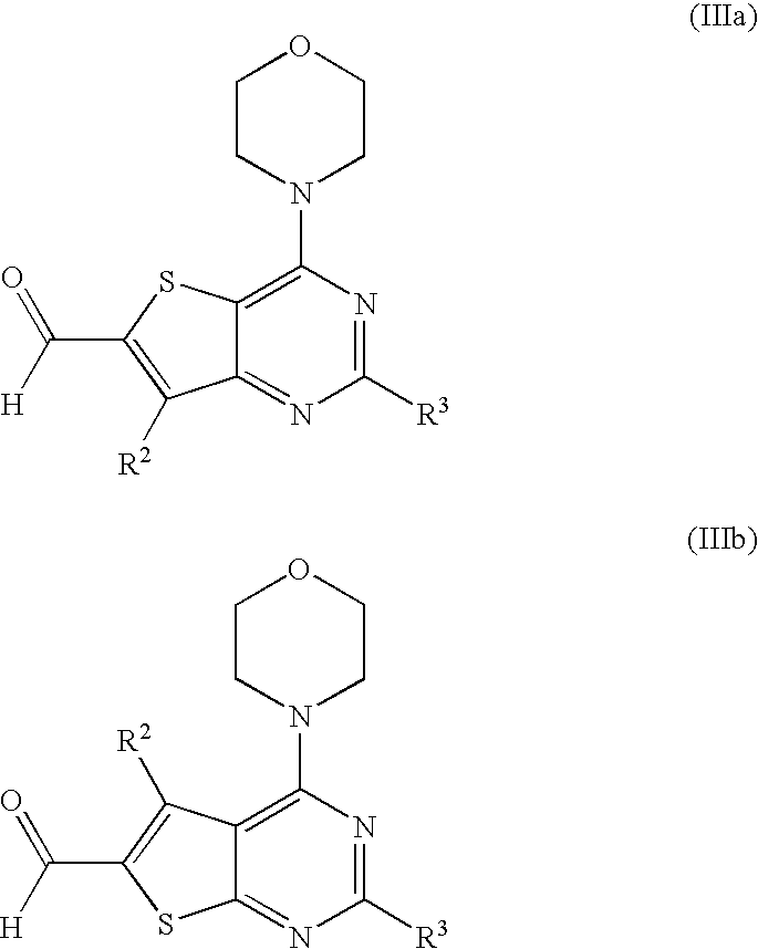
C1CN(C2=C3C(=NC([R3])=N2)C([R2])=C(C(=O)[H])S3)CCO1.C1CN(C2=C3C(=NC([R3])=N2)SC(C(=O)[H])=C3[R2])CCO1
